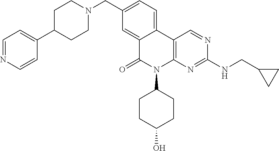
C12=CC(CN3CCC(C4=CC=NC=C4)CC3)=CC=C1C1=C(N(C3CCC(O)CC3)C2=O)N=C(NCC2CC2)N=C1
